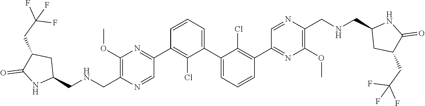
C1(C2=NC(OC)=C(C[HN]CC3CC(CC(F)(F)F)C(=O)N3)N=C2)=C(Cl)C(C2=CC=CC(C3=NC(OC)=C(CNCC4CC(CC(F)(F)F)C(=O)[HN]4)N=C3)=C2Cl)=CC=C1
